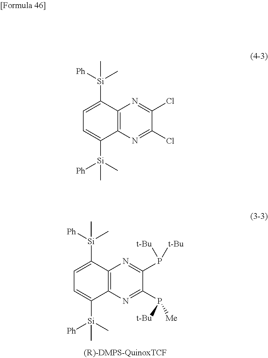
C12=C(N=C(P([t-Bu])[Me])C(P([t-Bu])[t-Bu])=N1)C([Si]([Ph])(C)C)=CC=C2[Si]([Ph])(C)C.C12=C(N=C(Cl)C(Cl)=N1)C([Si]([Ph])(C)C)=CC=C2[Si]([Ph])(C)C
